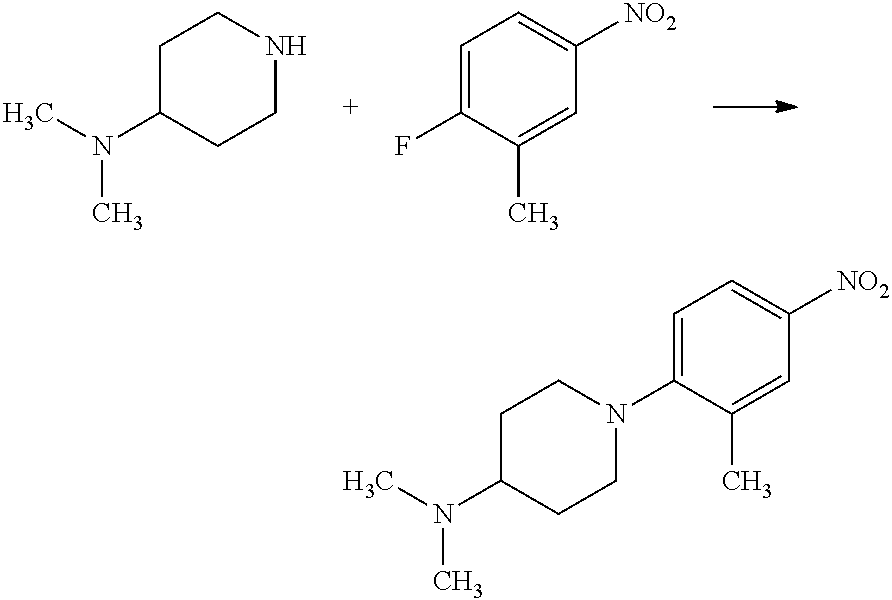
C1C(N(C)C)CCNC1.C1=C(F)C(C)=CC([NO2])=C1.C1=C(N2CCC(N(C)C)CC2)C(C)=CC([NO2])=C1
